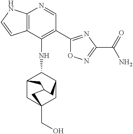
C12=C(NC=C1)N=CC(C1=NC(C(=O)N)=NO1)=C2NC1C2CC3(CO)CC1CC(C3)C2
